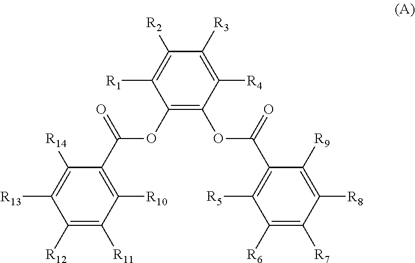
C1(OC(C2=C([R10])C([R11])=C([R12])C([R13])=C2[R14])=O)=C(OC(C2=C([R5])C([R6])=C([R7])C([R8])=C2[R9])=O)C([R4])=C([R3])C([R2])=C1[R1]
